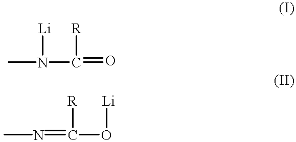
CN(C(=O)[R])[Li].CN=C(O[Li])[R]
